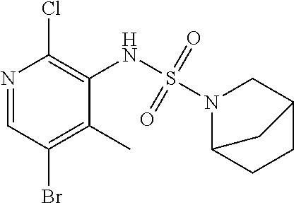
N1=CC(Br)=C(C)C(NS(=O)(=O)N2C3CCC(C2)C3)=C1Cl
